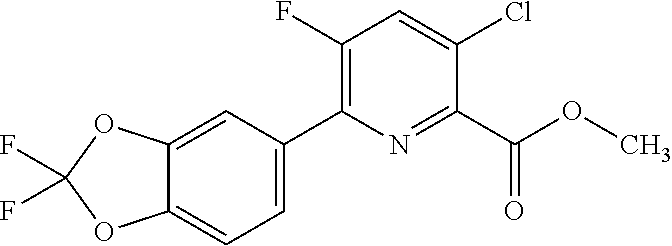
O(C)C(C1=NC(C2=CC=C3OC(F)(F)OC3=C2)=C(F)C=C1Cl)=O
